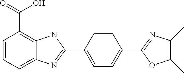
C1=CC=C2C(=C1C(=O)O)NC(C1=CC=C(C3=NC(C)=C(C)O3)C=C1)=N2
